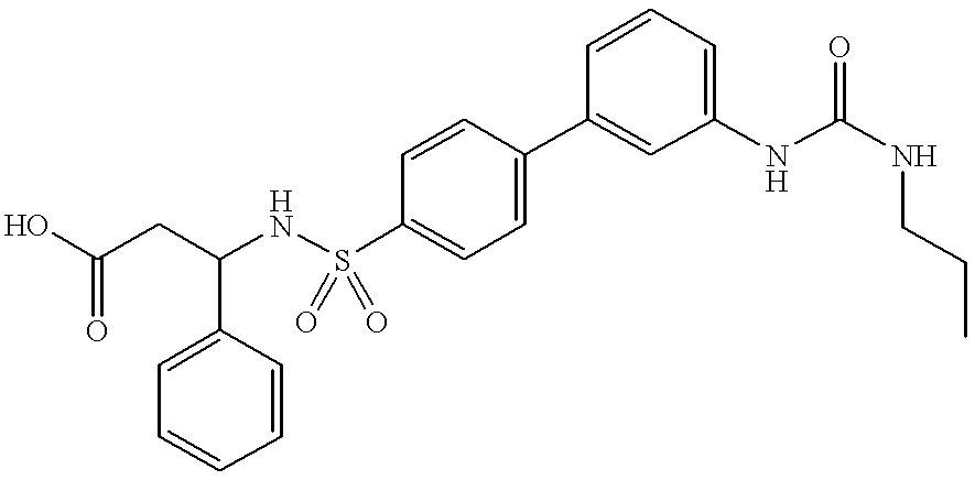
OC(CC(NS(C1=CC=C(C2=CC(NC(NCCC)=O)=CC=C2)C=C1)(=O)=O)C1=CC=CC=C1)=O
